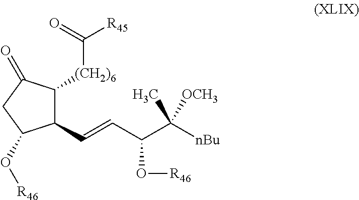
C1(C=CC(C([nBu])(C)[OCH3])O[R46])C([(CH2)6]C(=O)[R45])C(=O)CC1O[R46]
